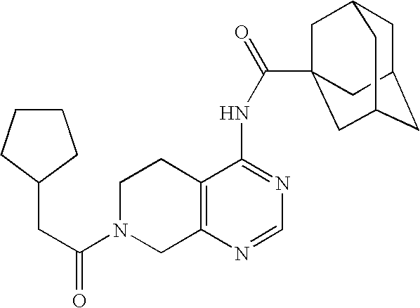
C1N(C(=O)CC2CCCC2)CC2=C(C1)C(NC(=O)C13CC4CC(CC(C1)C4)C3)=NC=N2
